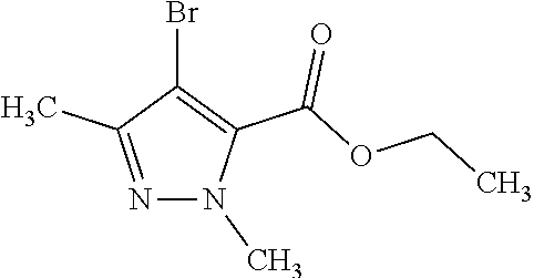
N1=C(C)C(Br)=C(C(OCC)=O)N1C
